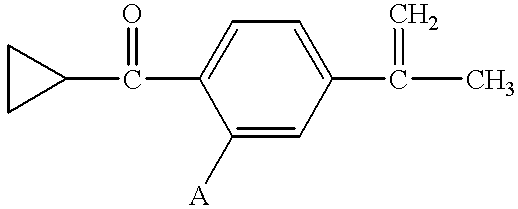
C1(C(C2=CC=C(C(C)=C)C=C2[A])=O)CC1
